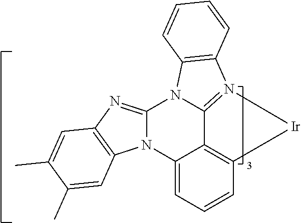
N12C(=NC3=C1C=C(C)C(C)=C3)N1C3=N(C4=C1C=CC=C4)[Ir]C1=C3C2=CC=C1
